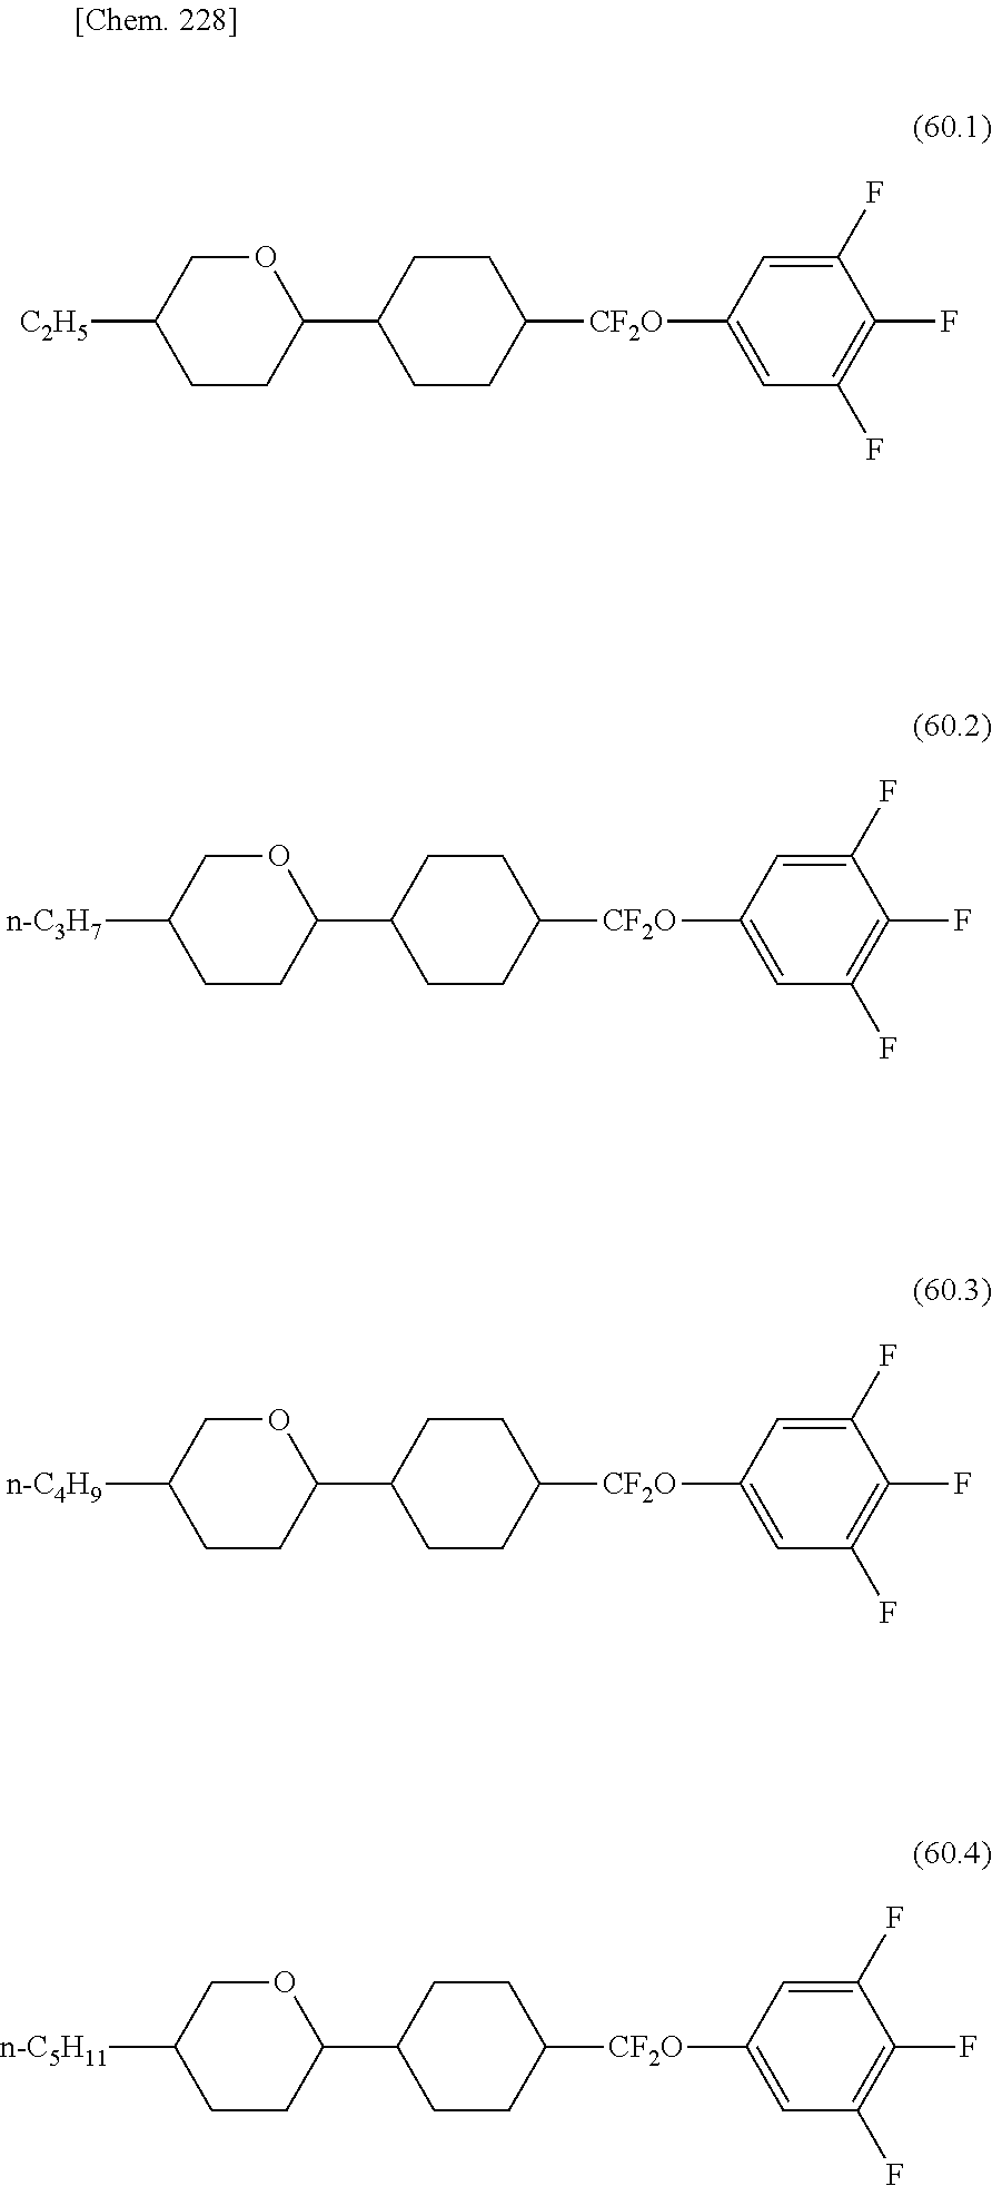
[C2H5]C1CCC(C2CCC([CF2O]C3=CC(F)=C(F)C(F)=C3)CC2)OC1.[n-C3H7]C1CCC(C2CCC([CF2O]C3=CC(F)=C(F)C(F)=C3)CC2)OC1.[n-C4H9]C1CCC(C2CCC([CF2O]C3=CC(F)=C(F)C(F)=C3)CC2)OC1.[n-C5H11]C1CCC(C2CCC([CF2O]C3=CC(F)=C(F)C(F)=C3)CC2)OC1
